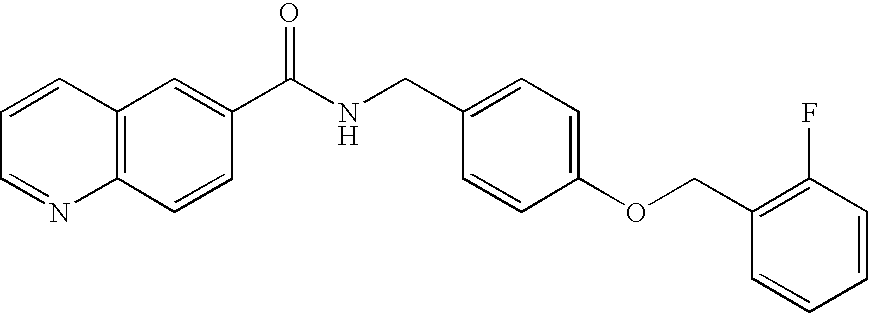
C1=CC=NC2=C1C=C(C(NCC1=CC=C(OCC3=C(F)C=CC=C3)C=C1)=O)C=C2
